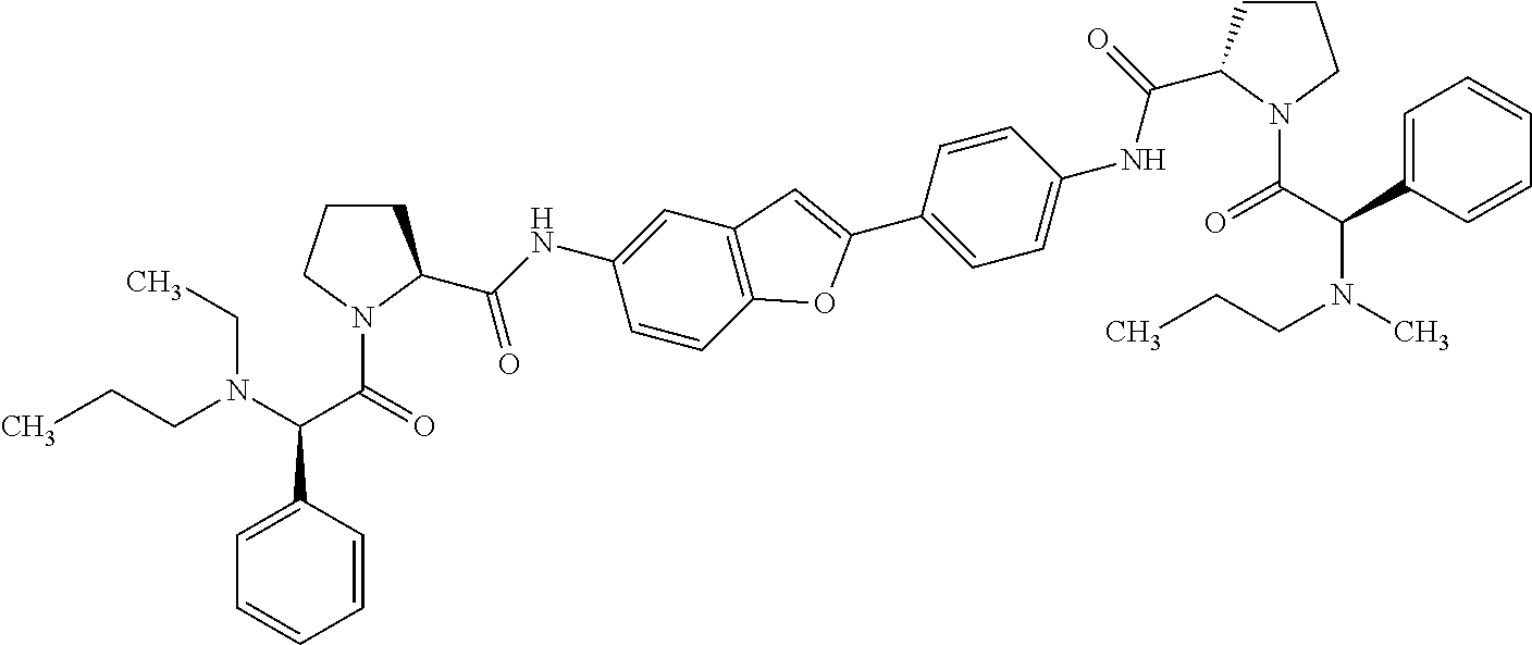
CCCN(CC)C(C1=CC=CC=C1)C(=O)N1CCCC1C(=O)NC1=CC2=C(C=C1)OC(C1=CC=C(NC(=O)C3CCCN3C(=O)C(N(CCC)C)C3=CC=CC=C3)C=C1)=C2
